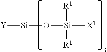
[Y][Si]O[Si]([R1])([R1])[X1]
